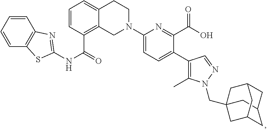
C12CC3(CN4C(C)=C(C5=CC=C(N6CC7=C(C(=O)NC8=NC9=C(C=CC=C9)S8)C=CC=C7CC6)N=C5C(O)=O)C=N4)CC(C1)CC(C2)C3
